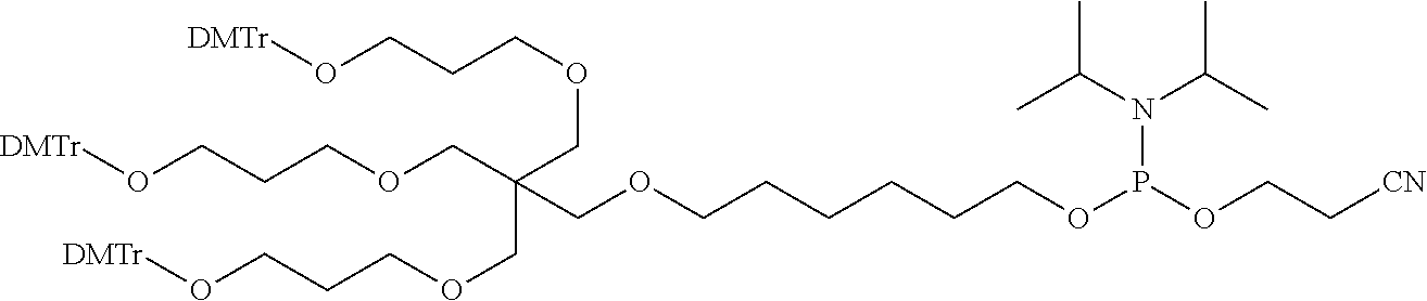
C(CCCCCOCC(COCCCO[DMTr])(COCCCO[DMTr])COCCCO[DMTr])OP(OCC[CN])N(C(C)C)C(C)C
